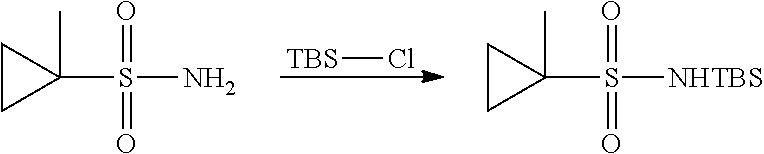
[TBS]Cl.C1(S(N)(=O)=O)(C)CC1.C1(S([NHTBS])(=O)=O)(C)CC1
